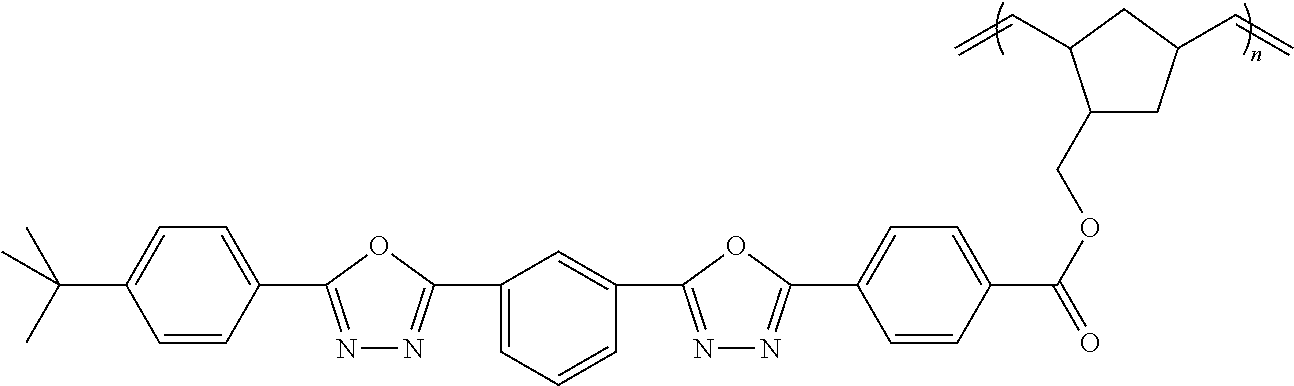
C1=CC(C2=NN=C(C3=CC=CC(C4=NN=C(C5=CC=C(C(=O)OCC6CC(C=C)CC6C=C)C=C5)O4)=C3)O2)=CC=C1C(C)(C)C
